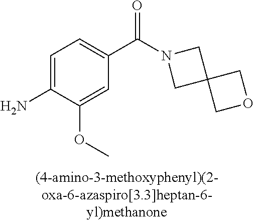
C1=C(OC)C(N)=CC=C1C(=O)N1CC2(C1)COC2
